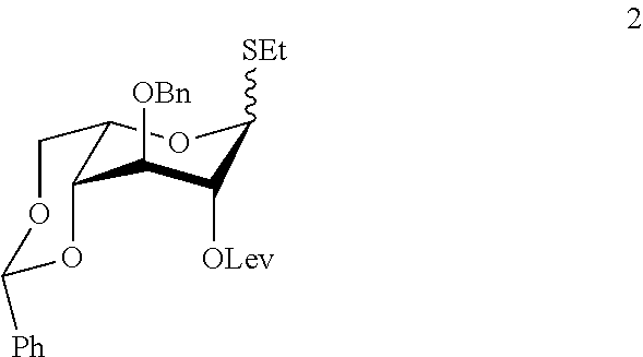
C12OC([SEt])C([OLev])C([OBn])C1OC([Ph])OC2
